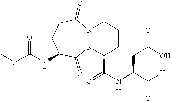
O(C(NC1CCC(=O)N2N(C1=O)C(C(NC(C([H])=O)CC(O)=O)=O)CCC2)=O)C
